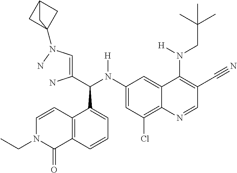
C1(N(C(C(=CN(N)C23CC(C2)C3)N)C2=CC=CC3=C2C=CN(CC)C3=O)[H])=CC(Cl)=C2C(=C1)C(N(CC(C)(C)C)[H])=C(C#N)C=N2
